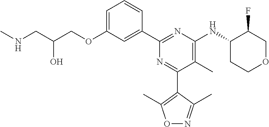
C1=C(OCC(CNC)O)C=C(C2=NC(NC3CCOCC3F)=C(C)C(C3=C(C)ON=C3C)=N2)C=C1
